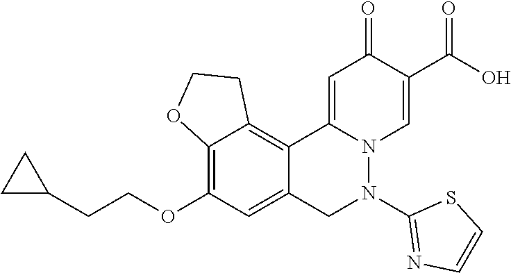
C12=C(OCCC3CC3)C=C3C(=C1CCO2)C1=CC(=O)C(C(O)=O)=CN1N(C1=NC=CS1)C3
